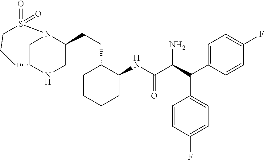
C1C2NCC(CCC3C(NC(C(C(C4=CC=C(F)C=C4)C4=CC=C(F)C=C4)N)=O)CCCC3)N1S(=O)(=O)CCC2
